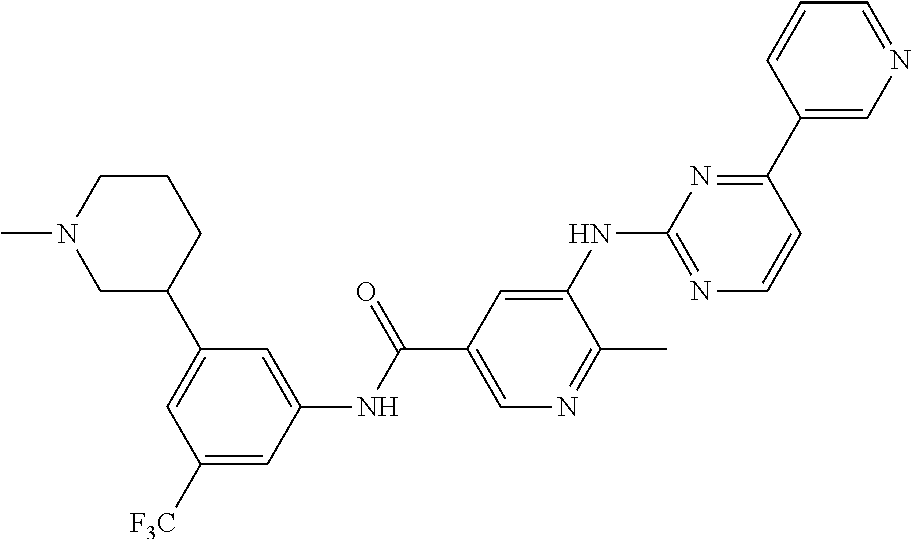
C1=C(C2CCCN(C)C2)C=C(NC(C2=CN=C(C)C(NC3=NC=CC(C4=CN=CC=C4)=N3)=C2)=O)C=C1[F3C]
